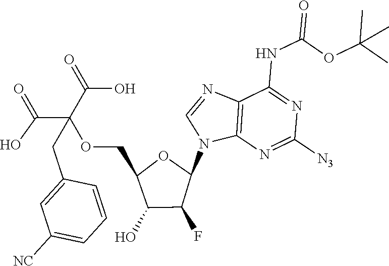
C12=C(N=C([N3])N=C1NC(OC(C)(C)C)=O)N(C1OC(COC(C(=O)O)(C(=O)O)CC3=CC([NC])=CC=C3)C(O)C1F)C=N2
